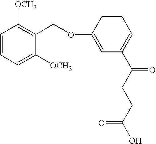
C1=CC=C([OCH3])C(COC2=CC(C(CCC(O)=O)=O)=CC=C2)=C1[OCH3]
